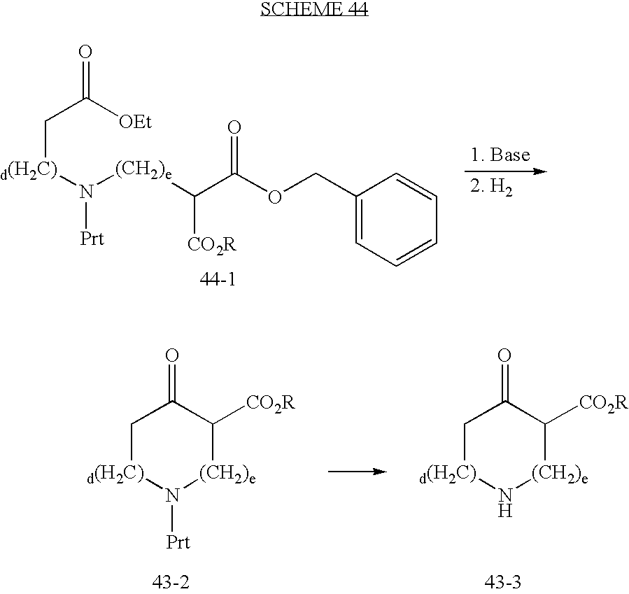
C1[d(H2C)]N([Prt])[(CH2)e]C([CO2R])C1=O.C1[d(H2C)]N[(CH2)e]C([CO2R])C1=O.C([d(H2C)]N([(CH2)e]C(C(OCC1=CC=CC=C1)=O)[CO2R])[Prt])C([OEt])=O
